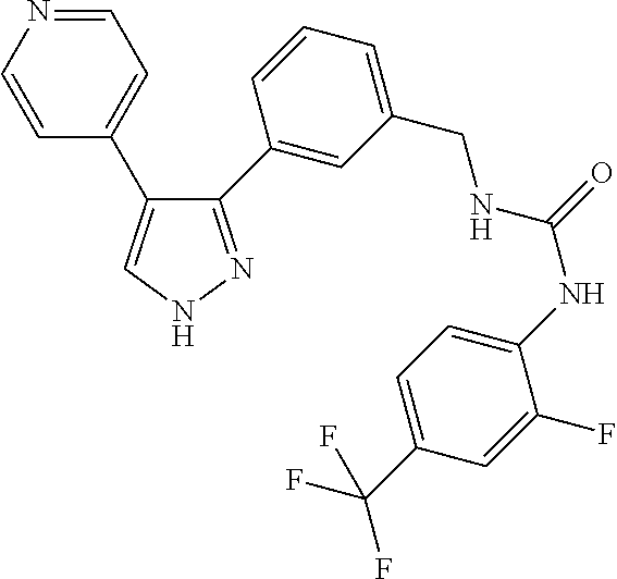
C1(C2=CC(CNC(=O)NC3=CC=C(C(F)(F)F)C=C3F)=CC=C2)=NNC=C1C1=CC=NC=C1
